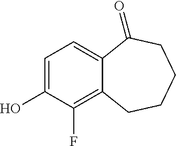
C1=C(O)C(F)=C2C(=C1)C(=O)CCCC2
